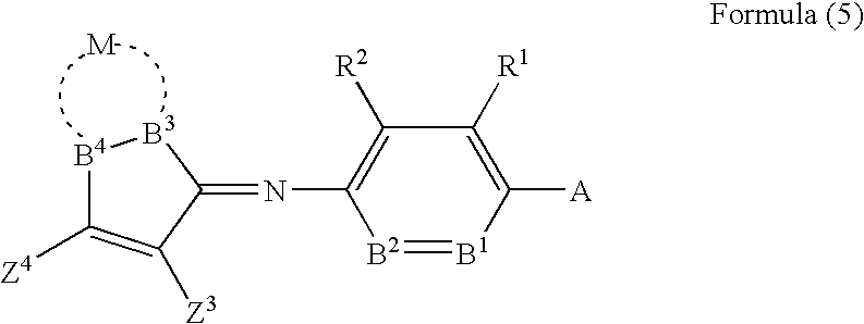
[B4]1C([Z4])=C([Z3])C(=NC2=C([R2])C([R1])=C([A])[B1]=[B2]2)[B3]1
